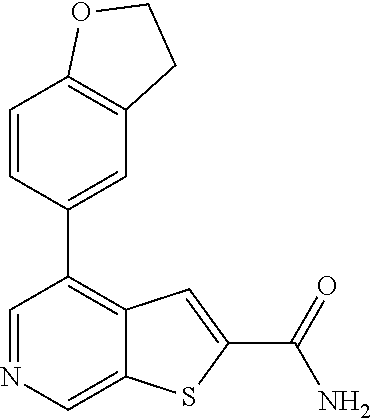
C1=NC=C2C(=C1C1=CC3=C(C=C1)OCC3)C=C(C(N)=O)S2
